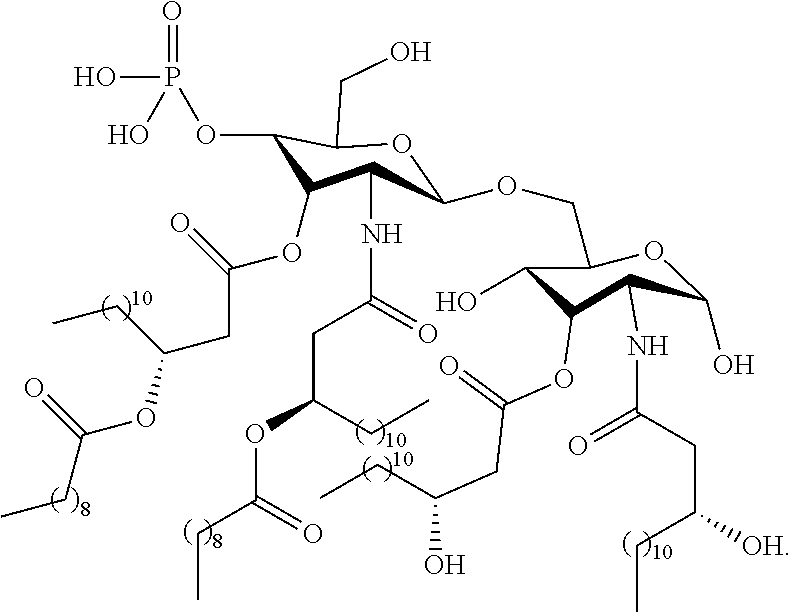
C1(OCC2OC(O)C(NC(CC(CC)[OH])=O)C(OC(CC(CC)O)=O)C2O)OC(CO)C(OP(O)(=O)O)C(OC(CC(OC(CC)=O)CC)=O)C1NC(CC(CC)OC(CC)=O)=O
